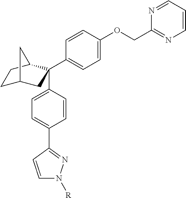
C1C2CC(C3=CC=C(OCC4=NC=CC=N4)C=C3)(C3=CC=C(C4=NN([R])C=C4)C=C3)C(C1)C2
